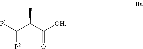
C(C(C([OH])=O)C)([P1])[P2]
